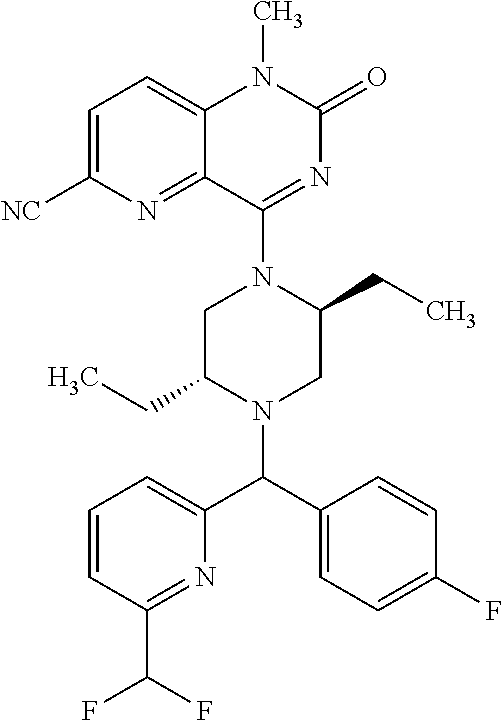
C1=C([NC])N=C2C(=C1)N(C)C(=O)N=C2N1C(CC)CN(C(C2=CC=CC(C(F)F)=N2)C2=CC=C(F)C=C2)C(CC)C1
